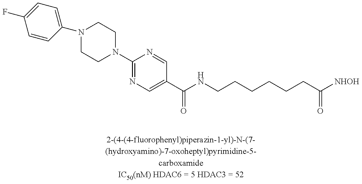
N1(C2=NC=C(C(NCCCCCCC([NHOH])=O)=O)C=N2)CCN(C2=CC=C(F)C=C2)CC1
